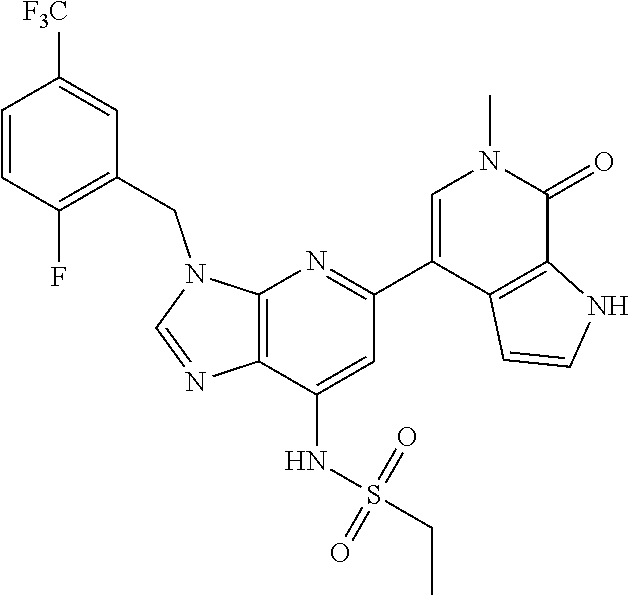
N1(CC2=C(F)C=CC([F3C])=C2)C=NC2=C1N=C(C1=CN(C)C(=O)C3=C1C=CN3)C=C2NS(CC)(=O)=O
